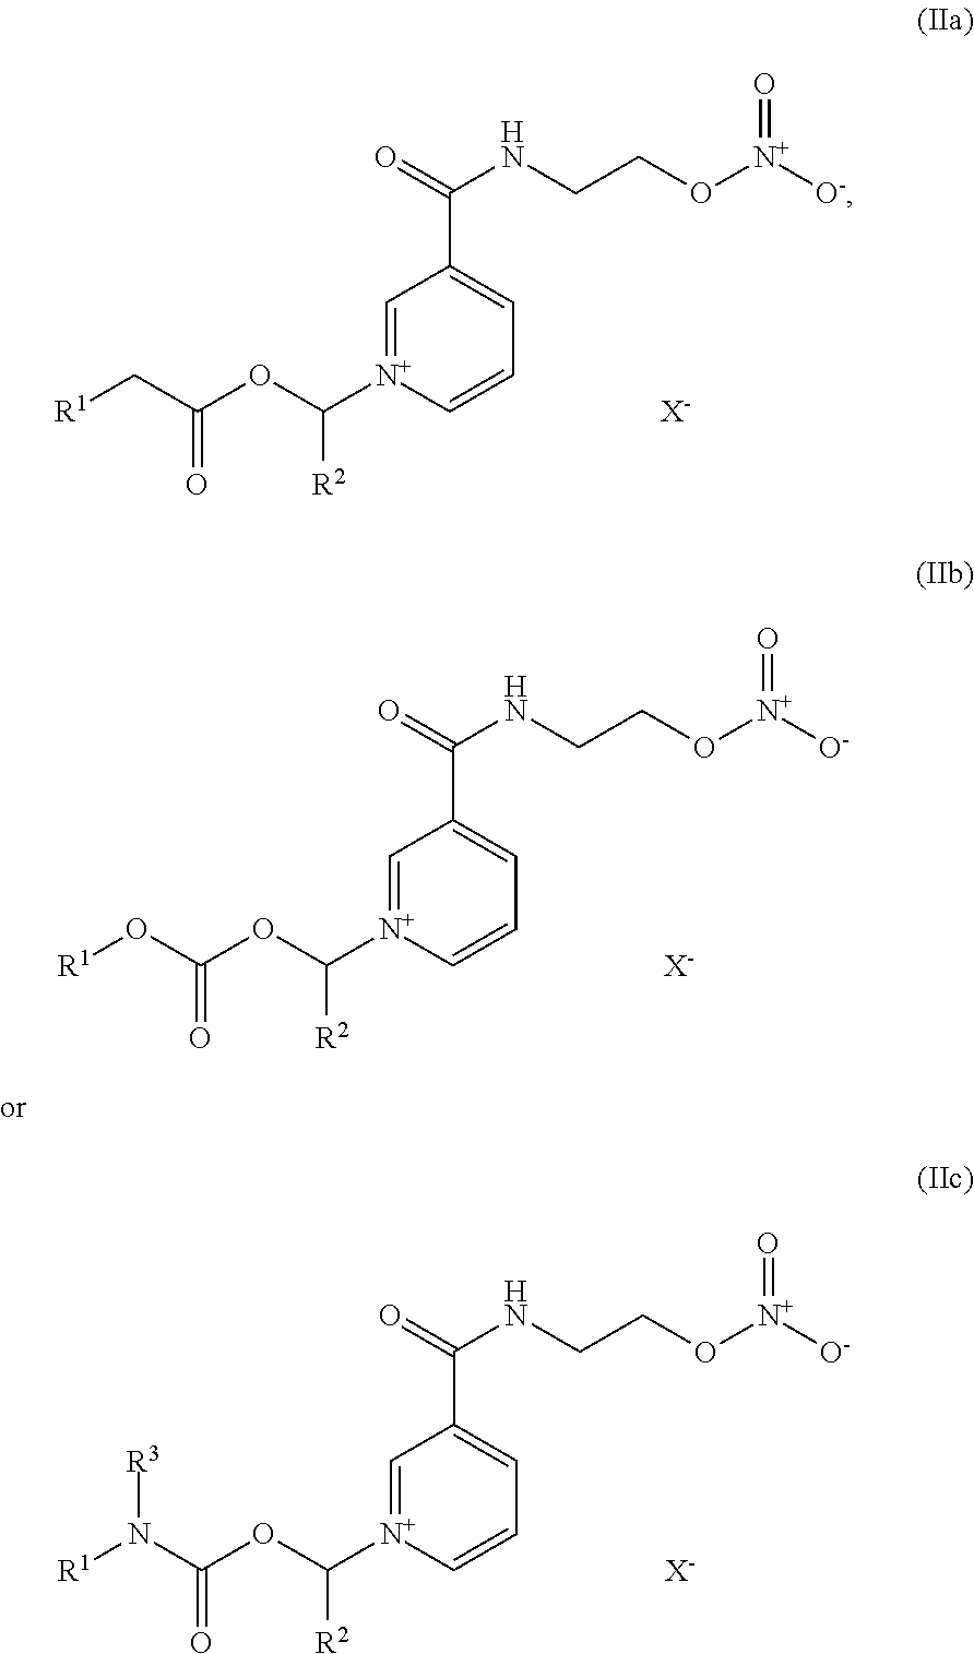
C1=[N+](C(OC(C[R1])=O)[R2])C=CC=C1C(=O)NCCO[N+]([O-])=O.[X-].C1=[N+](C(OC(O[R1])=O)[R2])C=CC=C1C(=O)NCCO[N+]([O-])=O.[X-].C1=[N+](C(OC(N([R1])[R3])=O)[R2])C=CC=C1C(=O)NCCO[N+]([O-])=O.[X-]
